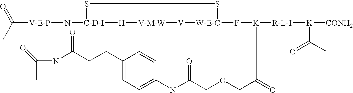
[V-E-P](N[C-D-I]1SS[W-E-C](F[K]([R-L-I][K]([CONH2])C(C)=O)C(COCC(NC2=CC=C(CCC(N3C(=O)CC3)=O)C=C2)=O)=O)[V][V-M-W][H]1)C(=O)C
